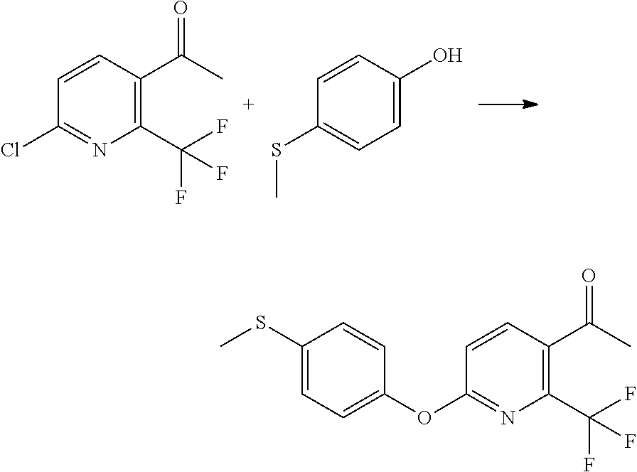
ClC1=NC(C(F)(F)F)=C(C(C)=O)C=C1.S(C1=CC=C(O)C=C1)C.C1(SC)=CC=C(OC2=NC(C(F)(F)F)=C(C(C)=O)C=C2)C=C1
